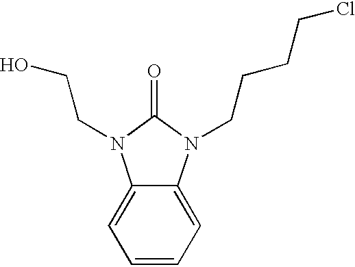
C1=CC=C2C(=C1)N(CCO)C(=O)N2CCCCCl
